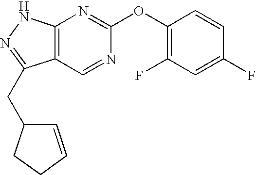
C12=C(NN=C1CC1C=CCC1)N=C(OC1=C(F)C=C(F)C=C1)N=C2
